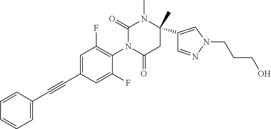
C1=CC=CC=C1C#CC1=CC(F)=C(N2C(=O)CC(C)(C3=CN(CCCO)N=C3)N(C)C2=O)C(F)=C1
